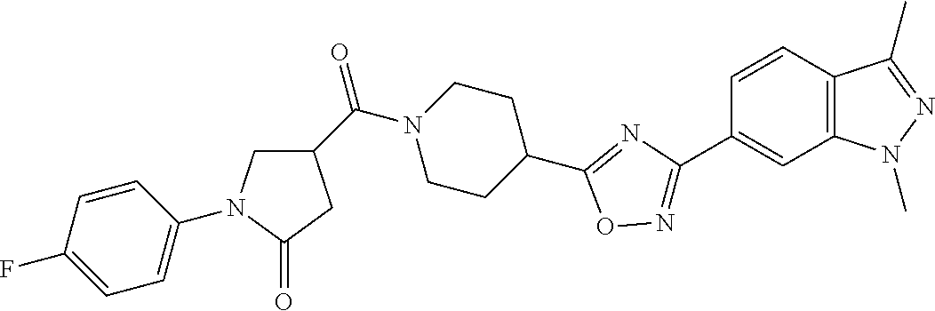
C1C(C(N2CCC(C3=NC(C4=CC5=C(C=C4)C(C)=NN5C)=NO3)CC2)=O)CC(=O)N1C1=CC=C(F)C=C1
